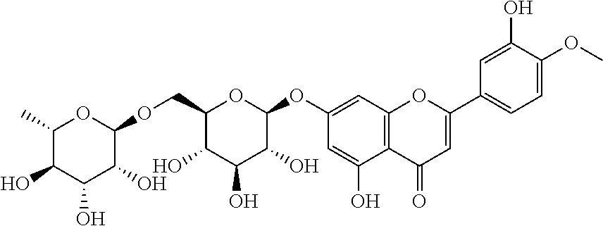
C1(C)C(O)C(O)C(O)C(OCC2C(O)C(O)C(O)C(OC3=CC4=C(C(O)=C3)C(=O)C=C(C3=CC=C(OC)C(O)=C3)O4)O2)O1
